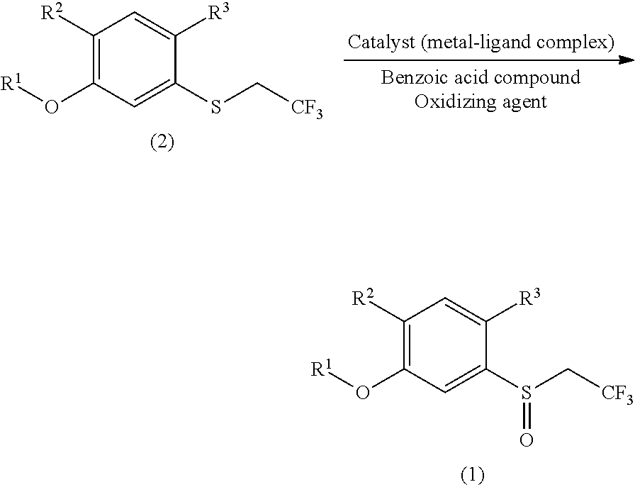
C1([R2])=C(O[R1])C=C(SC[CF3])C([R3])=C1.C1([R2])=C(O[R1])C=C(S(C[CF3])=O)C([R3])=C1
